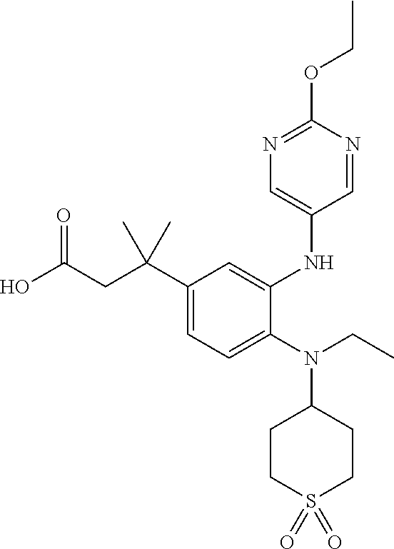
C1(N(C2CCS(=O)(=O)CC2)CC)=CC=C(C(CC(O)=O)(C)C)C=C1NC1=CN=C(OCC)N=C1
